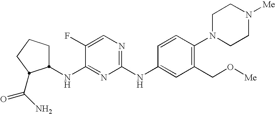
C1CCC(C(N)=O)C1NC1=NC(NC2=CC(CO[Me])=C(N3CCN([Me])CC3)C=C2)=NC=C1F
